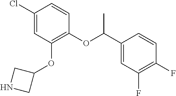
ClC1=CC(OC2CNC2)=C(OC(C2=CC(F)=C(F)C=C2)C)C=C1
